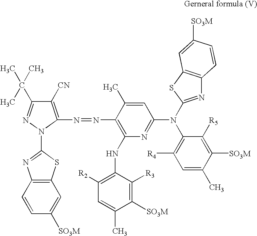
C1([CN])=C(N=NC2=C(NC3=C([R2])C=C(C)C([SO3M])=C3[R3])N=C(N(C3=C([R4])C=C(C)C([SO3M])=C3[R5])C3=NC4=C(S3)C=C([SO3M])C=C4)C=C2C)N(C2=NC3=C(S2)C=C([SO3M])C=C3)N=C1C(C)(C)C
